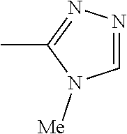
C1=NN=C(C)N1[Me]
